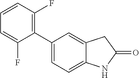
C1(C2=C(F)C=CC=C2F)=CC=C2C(=C1)CC(=O)N2
